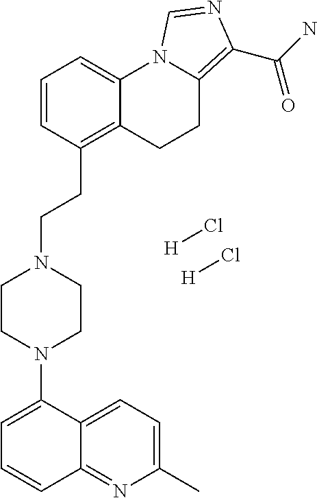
C1=CC(CCN2CCN(C3=CC=CC4=NC(C)=CC=C43)CC2)=C2C(=C1)N1C(=C(C(N)=O)N=C1)CC2.[H]Cl.[H]Cl
